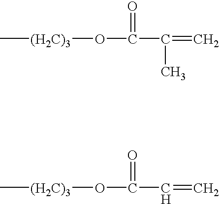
C(=C)(C(O[(H2C)3]C)=O)C.C(=C)C(O[(H2C)3]C)=O
